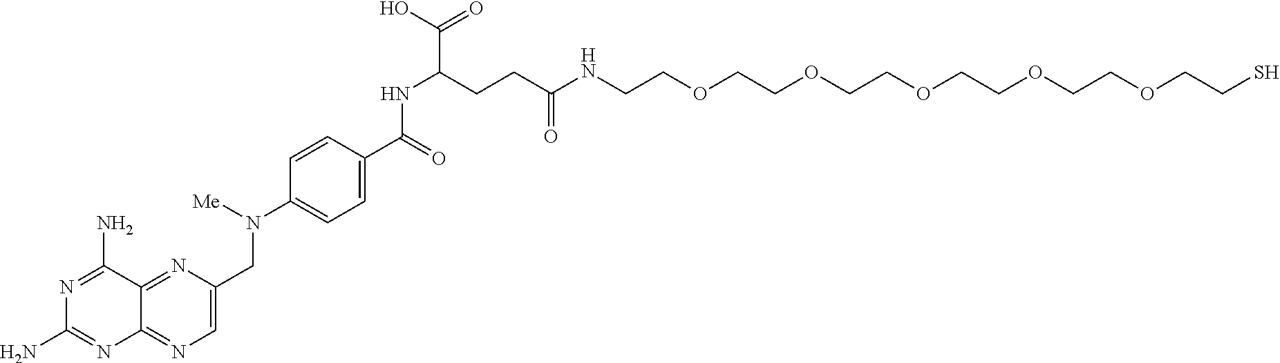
N1=C2C(=NC=C1CN(C1=CC=C(C(=O)NC(C(O)=O)CCC(=O)NCCOCCOCCOCCOCCOCCS)C=C1)[Me])N=C(N)N=C2N
